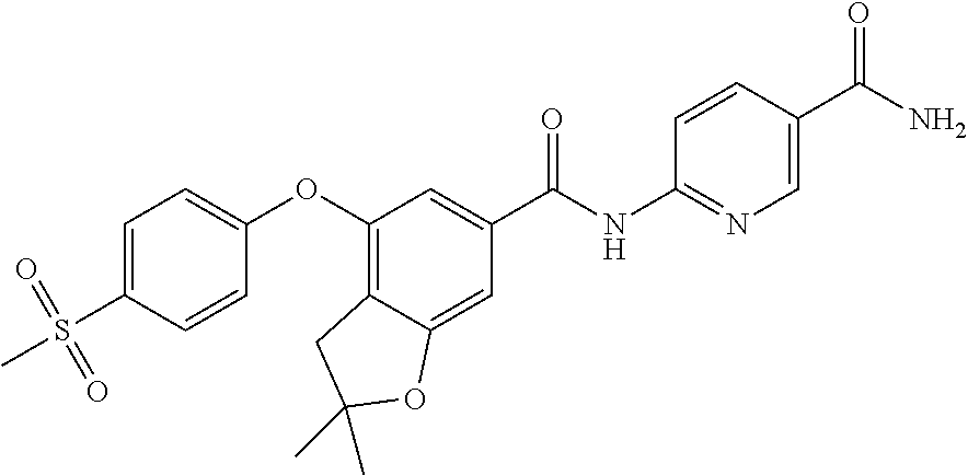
C1(OC2=CC=C(S(C)(=O)=O)C=C2)=C2C(=CC(C(NC3=NC=C(C(N)=O)C=C3)=O)=C1)OC(C)(C)C2
